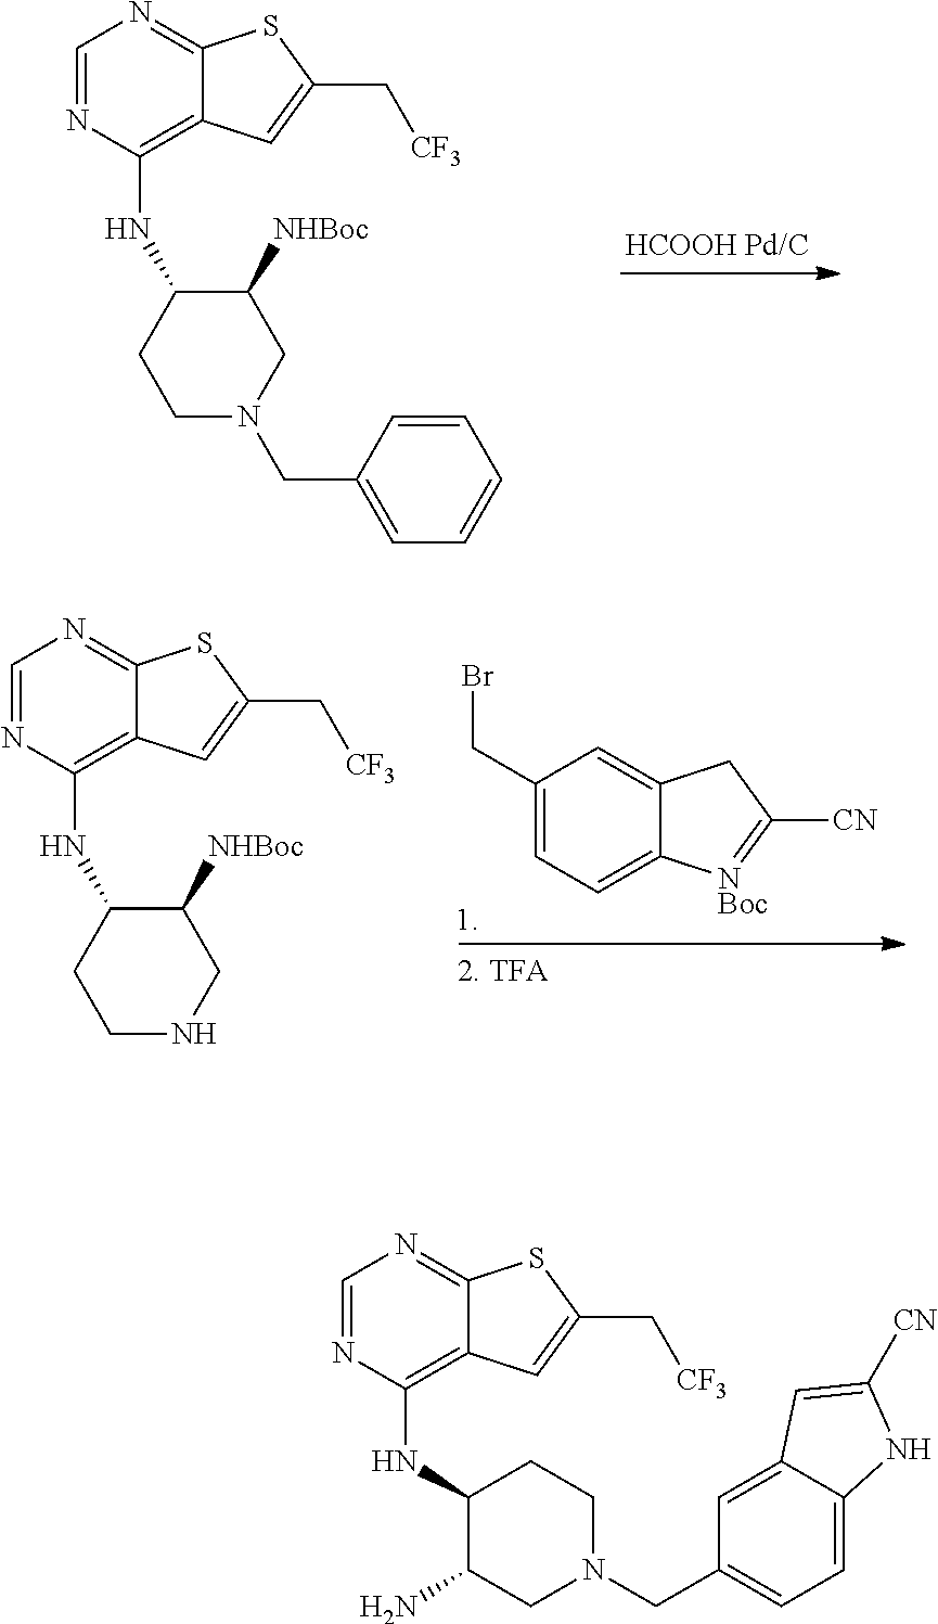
C1=NC(NC2C([NHBoc])CN(CC3=CC=CC=C3)CC2)=C2C(=N1)SC(C[CF3])=C2.C1=NC(NC2C([NHBoc])CNCC2)=C2C(=N1)SC(C[CF3])=C2.C1(CBr)=CC=C2C(=C1)CC([CN])=[NBoc]2.C1=NC(NC2C(N)CN(CC3=CC=C4C(=C3)C=C([CN])N4)CC2)=C2C(=N1)SC(C[CF3])=C2
